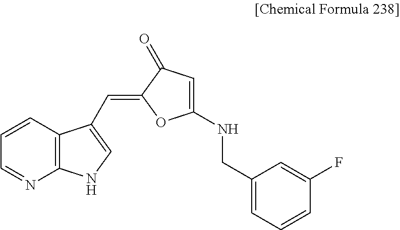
C12=C(C=CC=N1)C(C=C1OC(NCC3=CC=CC(F)=C3)=CC1=O)=CN2
